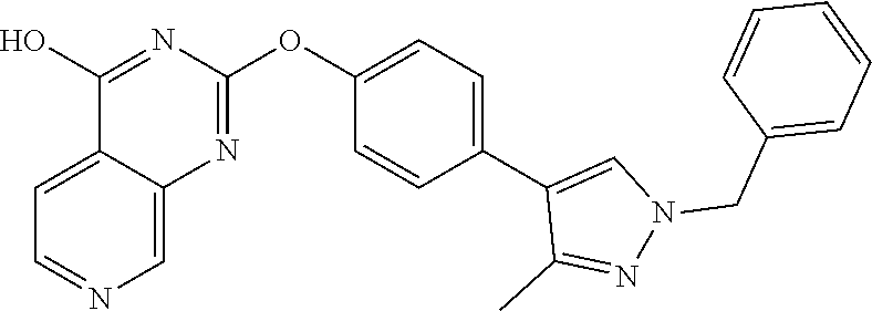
C12=CC=NC=C1N=C(OC1=CC=C(C3=CN(CC4=CC=CC=C4)N=C3C)C=C1)N=C2O
